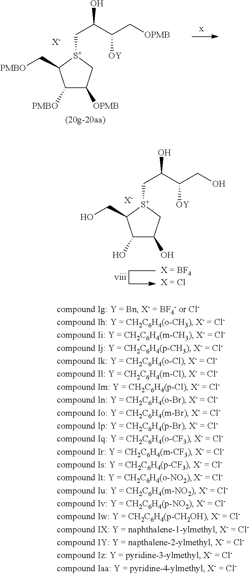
C1([PMBO])C([OPMB])C[S+](CC(O)C(C[OPMB])[OY])C1C[PMBO].[X-].C1(O)C(O)C[S+](CC(O)C(CO)[OY])C1CO.[X-]
